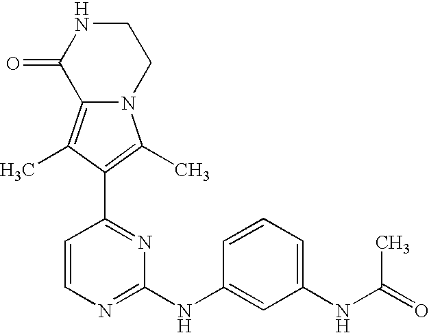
N12C(=C(C)C(C3=NC(NC4=CC(NC(=O)C)=CC=C4)=NC=C3)=C1C)C(=O)NCC2
